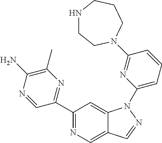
C1(C2=NC(C)=C(N)N=C2)=NC=C2C(=C1)N(C1=CC=CC(N3CCNCCC3)=N1)N=C2
